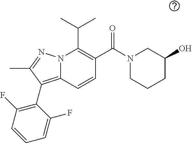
CC(C)C1=C(C(N2CC(O)CCC2)=O)C=CC2=C(C3=C(F)C=CC=C3F)C(C)=NN12
